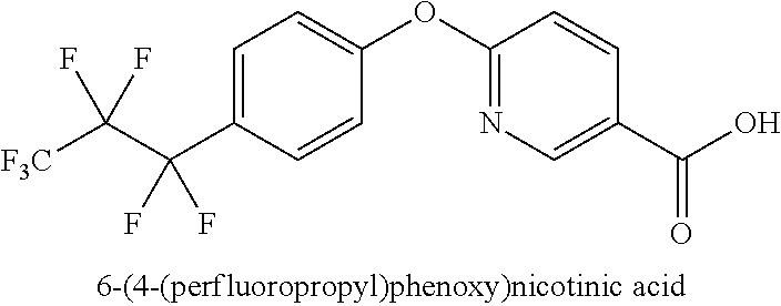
C1=C(C(C([F3C])(F)F)(F)F)C=CC(OC2=NC=C(C(O)=O)C=C2)=C1
